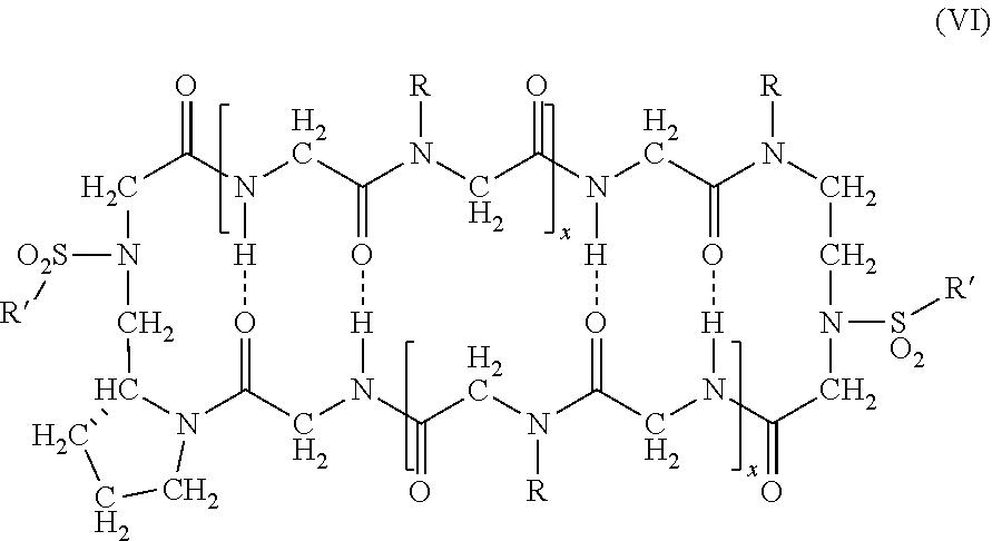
C1C(=O)N2CC3=O[H]N(CC(=O[H]2)N2C(CN1[O2S][R])CCC2)C(=O)CN([R])C1=O[H]N(C(=O)CN3[R])CC2=O[H]N(C1)C(=O)CN([SO2][R])CCN2[R]
